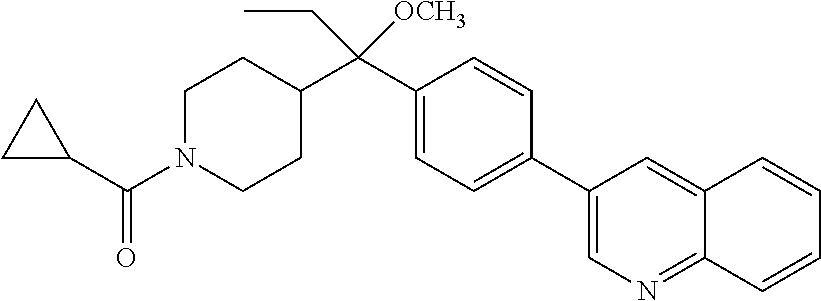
C1(C2=CC=C(C(C3CCN(C(C4CC4)=O)CC3)([OCH3])CC)C=C2)=CN=C2C(=C1)C=CC=C2
